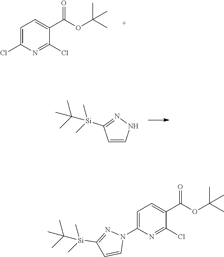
C1=CNN=C1[Si](C(C)(C)C)(C)C.C1=C(Cl)N=C(Cl)C(C(OC(C)(C)C)=O)=C1.C1=C(N2C=CC([Si](C(C)(C)C)(C)C)=N2)N=C(Cl)C(C(OC(C)(C)C)=O)=C1
